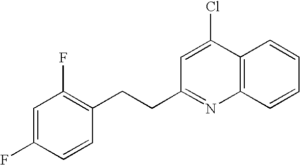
C12=C(C=CC=C1)N=C(CCC1=C(F)C=C(F)C=C1)C=C2Cl
